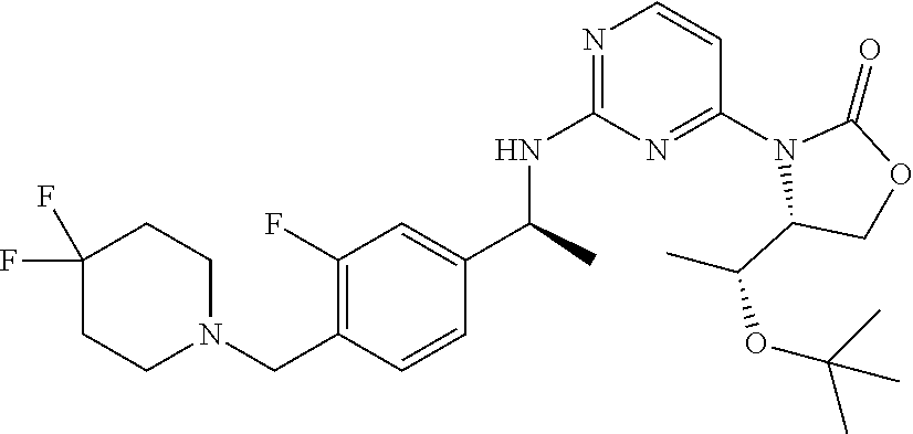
C(N1CCC(F)(F)CC1)C1=C(F)C=C(C(NC2=NC=CC(N3C(C(C)OC(C)(C)C)COC3=O)=N2)C)C=C1
